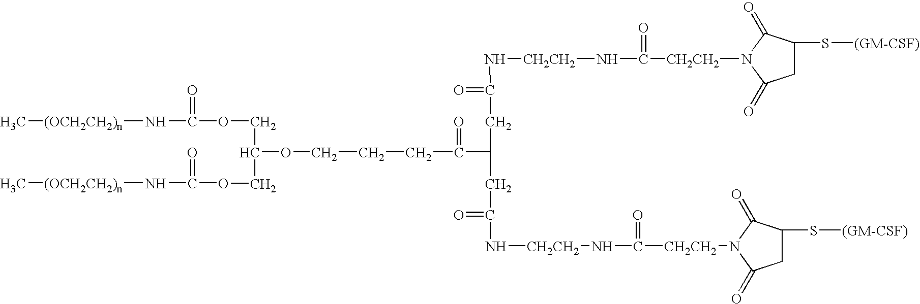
C1C(S[(GM-CSF)])C(=O)N([CH2CH2]C(N[CH2CH2]NC(CC(C(=O)CCCOC(COC(=O)N[(OCH2CH2)n]C)COC(=O)N[(OCH2CH2)n]C)CC(=O)N[CH2CH2]NC([CH2CH2]N2C(=O)C(S[(GM-CSF)])CC2=O)=O)=O)=O)C1=O
